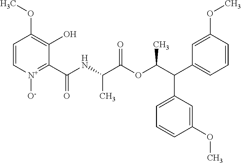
C1=C[N+]([O-])=C(C(NC(C(OC(C(C2=CC=CC(OC)=C2)C2=CC=CC(OC)=C2)C)=O)C)=O)C(O)=C1OC
